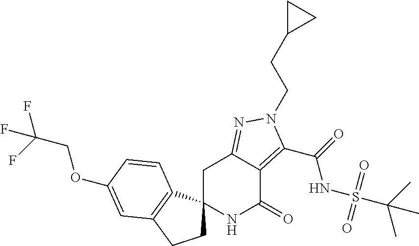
C1C2(C3=C(C1)C=C(OCC(F)(F)F)C=C3)NC(=O)C1=C(C(=O)NS(C(C)(C)C)(=O)=O)N(CCC3CC3)N=C1C2
